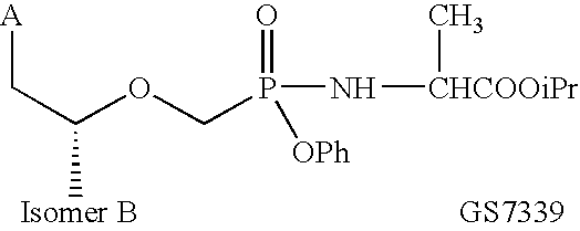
[A]CC(C)OCP(N[CHCOOiPr]C)(=O)[OPh]
